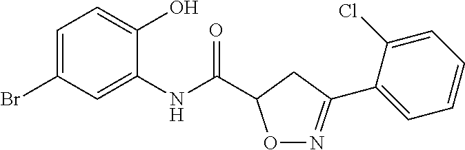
C1=C(Br)C=C(NC(=O)C2ON=C(C3=CC=CC=C3Cl)C2)C(O)=C1
